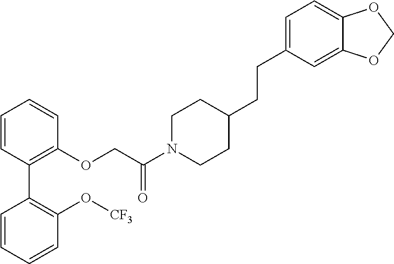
C1=CC=CC(O[CF3])=C1C1=C(OCC(N2CCC(CCC3=CC=C4C(=C3)OCO4)CC2)=O)C=CC=C1
